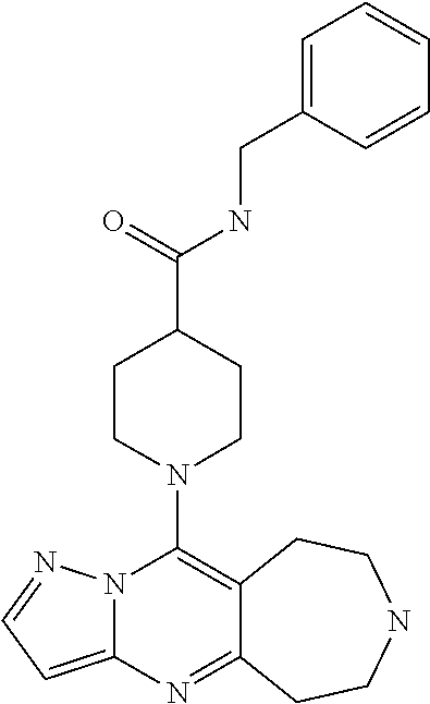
N12C(=CC=N1)N=C1C(=C2N2CCC(C(=O)NCC3=CC=CC=C3)CC2)CCNCC1
